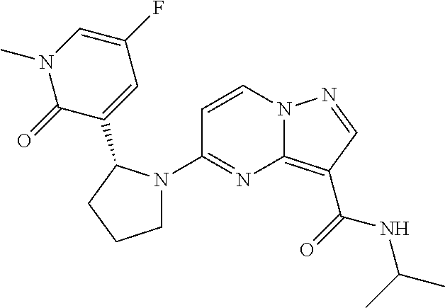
C1(N2CCCC2C2=CC(F)=CN(C)C2=O)=NC2=C(C(=O)NC(C)C)C=NN2C=C1
